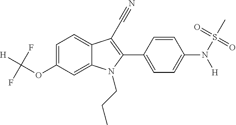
C1=C2C(=CC=C1OC([H])(F)F)C(C#N)=C(C1=CC=C(N(S(=O)(C)=O)[H])C=C1)N2CCC
